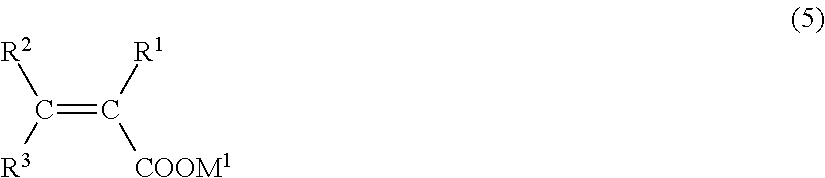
C(=C([R1])[COOM1])([R2])[R3]
